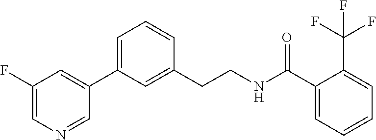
C1=C(F)C=C(C2=CC=CC(CCNC(C3=CC=CC=C3C(F)(F)F)=O)=C2)C=N1
